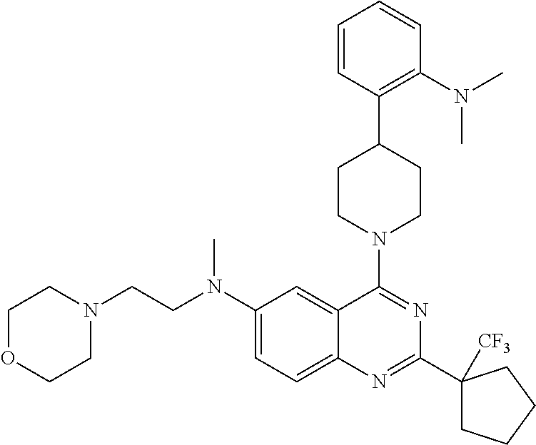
C1(N(CCN2CCOCC2)C)=CC=C2C(=C1)C(N1CCC(C3=C(N(C)C)C=CC=C3)CC1)=NC(C1([CF3])CCCC1)=N2
